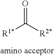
[R1*]C([R2*])=O
